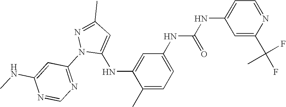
C1(C)=CC=C(NC(NC2=CC=NC(C(F)(C)F)=C2)=O)C=C1NC1=CC(C)=NN1C1=NC=NC(NC)=C1
